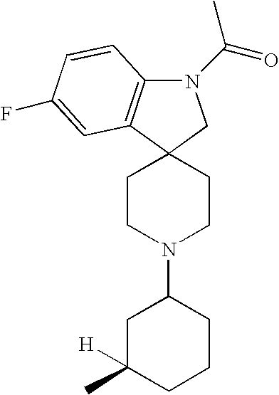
N1(C(=O)C)C2=C(C3(C1)CCN(C1CC([H])(C)CCC1)CC3)C=C(F)C=C2
